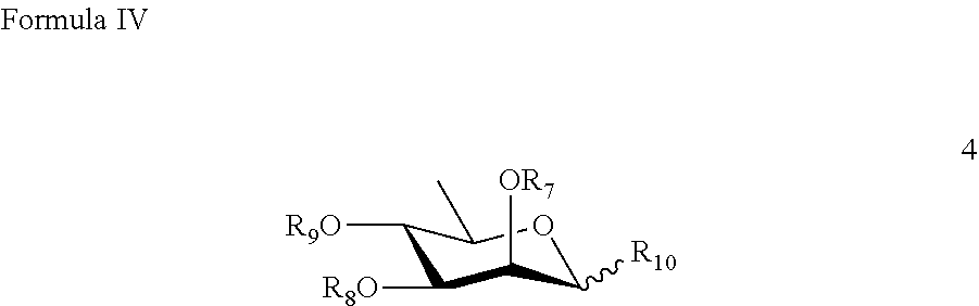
C1([R9O])C([R8O])C([OR7])C([R10])OC1C
